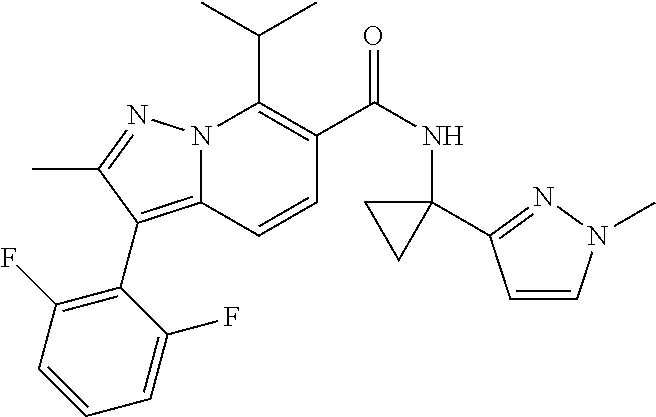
CC(C)C1=C(C(NC2(C3=NN(C)C=C3)CC2)=O)C=CC2=C(C3=C(F)C=CC=C3F)C(C)=NN12
